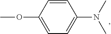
C1=CC(OC)=CC=C1N(C)C
